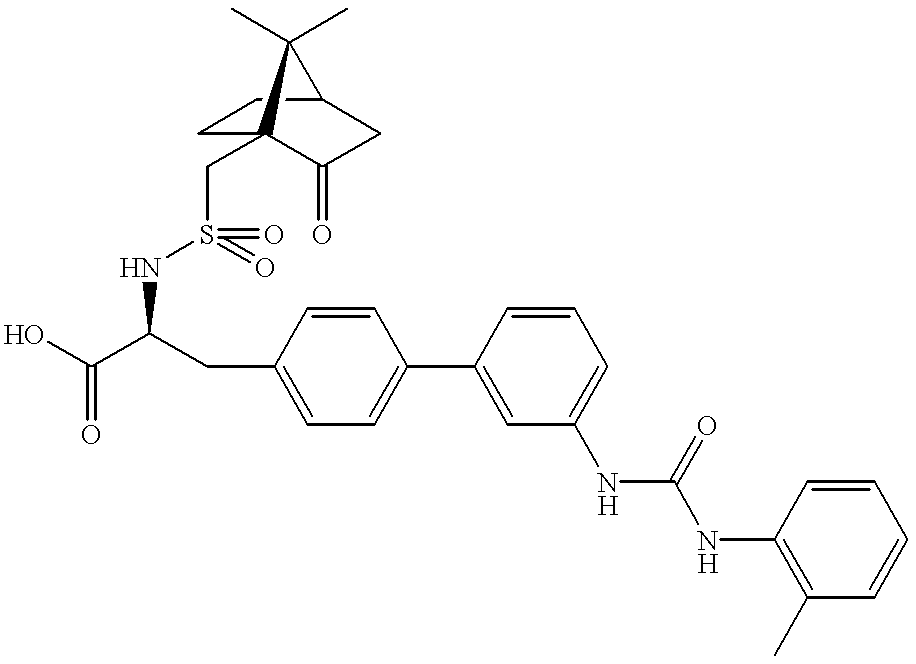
OC(C(CC1=CC=C(C2=CC(NC(NC3=C(C)C=CC=C3)=O)=CC=C2)C=C1)NS(=O)(CC12CCC(CC1=O)C2(C)C)=O)=O
